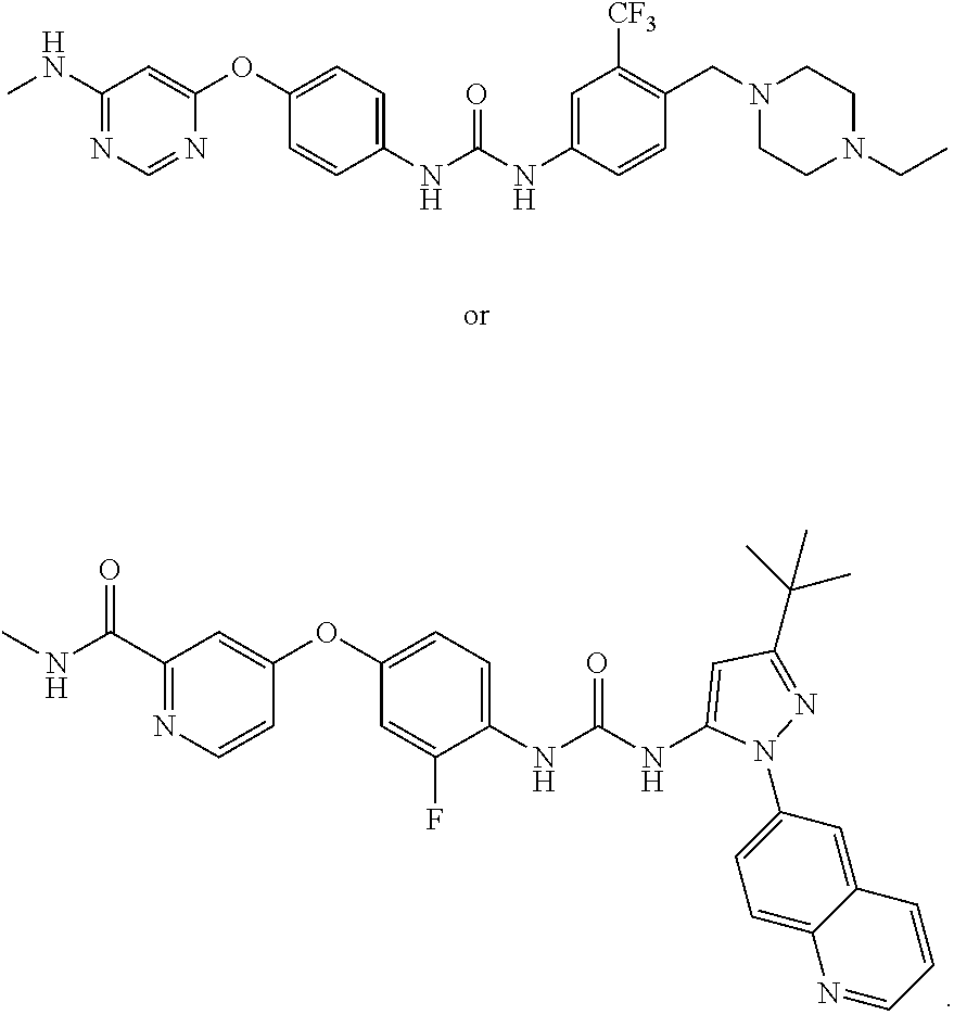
C1(C(NC)=O)=NC=CC(OC2=CC=C(NC(NC3=CC(C(C)(C)C)=NN3C3=CC=C4C(=C3)C=CC=N4)=O)C(F)=C2)=C1.C1(NC)=NC=NC(OC2=CC=C(NC(NC3=CC([CF3])=C(CN4CCN(CC)CC4)C=C3)=O)C=C2)=C1
